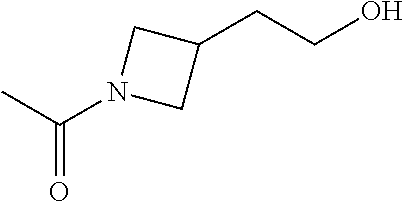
CC(N1CC(CCO)C1)=O
